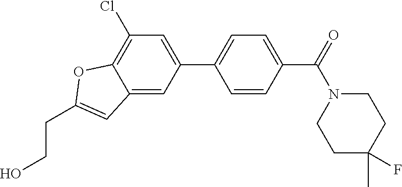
C1(C2=CC=C(C(=O)N3CCC(C)(F)CC3)C=C2)=CC(Cl)=C2C(=C1)C=C(CCO)O2
